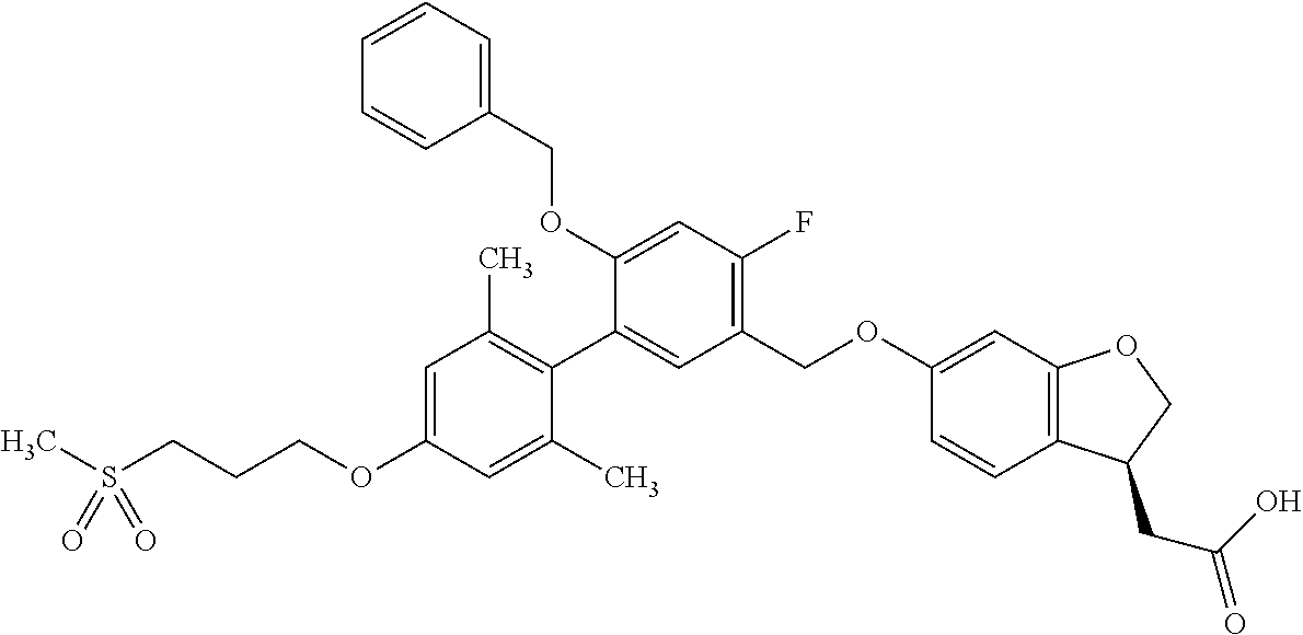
CS(CCCOC1=CC(C)=C(C2=CC(COC3=CC4=C(C=C3)C(CC(O)=O)CO4)=C(F)C=C2OCC2=CC=CC=C2)C(C)=C1)(=O)=O
